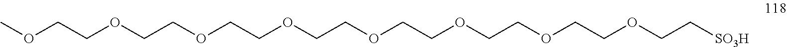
COCCOCCOCCOCCOCCOCCOCCOCC[SO3H]
